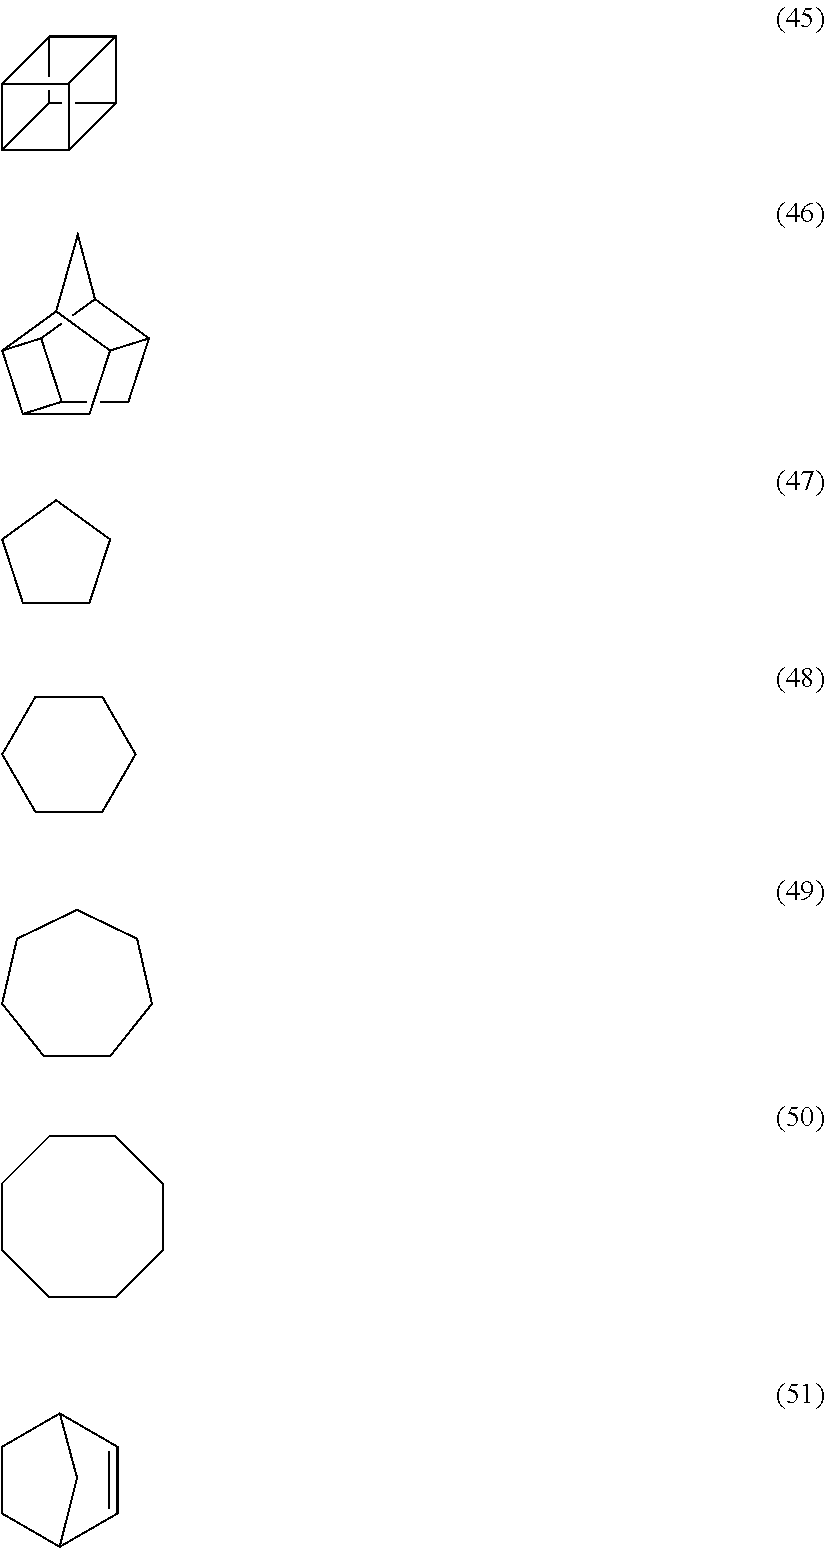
C12C3C4C5C(C14)C2C53.C12CC3C4C1C1C2CC3C1C4.C1CCCC1.C1CCCCC1.C1CCCCCC1.C1CCCCCCC1.C1CC2C=CC1C2
